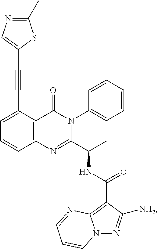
C1(C#CC2=CN=C(C)S2)=CC=CC2=C1C(=O)N(C1=CC=CC=C1)C(C(C)NC(C1=C3N(N=C1[NH2])C=CC=N3)=O)=N2
